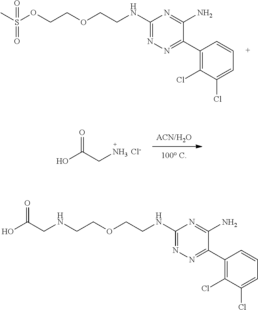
C1(NCCOCCOS(C)(=O)=O)=NN=C(C2=C(Cl)C(Cl)=CC=C2)C(N)=N1.C1(NCCOCCNCC(=O)O)=NN=C(C2=C(Cl)C(Cl)=CC=C2)C(N)=N1.OC(CN)=O.[Cl-]
